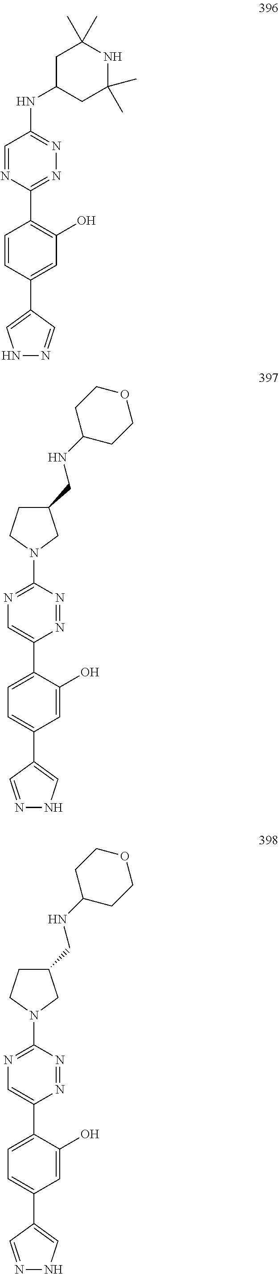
N1=NC(N2CC(CNC3CCOCC3)CC2)=NC=C1C1=CC=C(C2=CNN=C2)C=C1O.N1=C(C2=C(O)C=C(C3=CNN=C3)C=C2)N=CC(NC2CC(C)(C)NC(C)(C)C2)=N1.N1=NC(N2CC(CNC3CCOCC3)CC2)=NC=C1C1=CC=C(C2=CNN=C2)C=C1O
